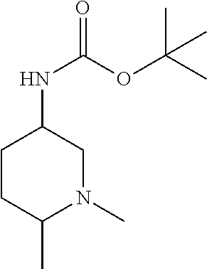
N1(C)CC(NC(OC(C)(C)C)=O)CCC1C
